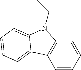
C1=CC=CC2=C1C1=CC=CC=C1N2CC
